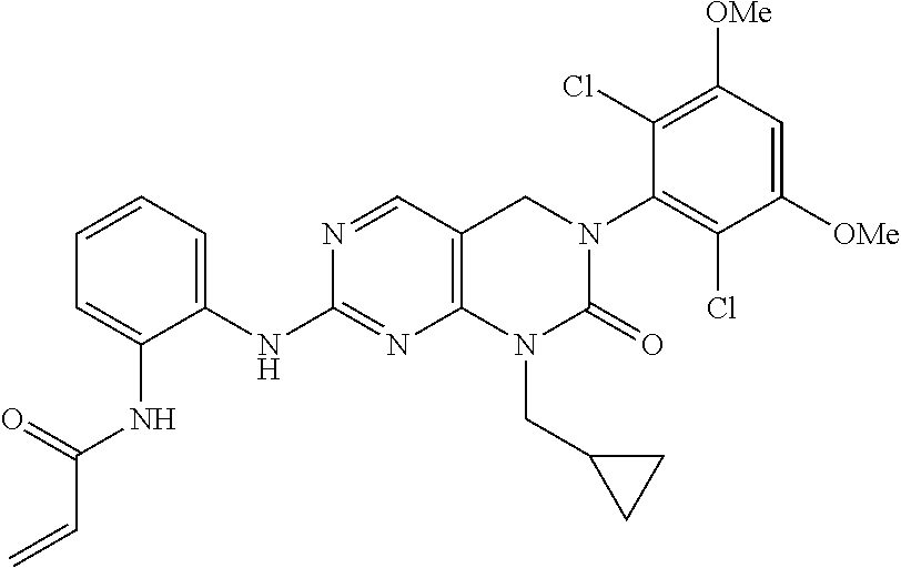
N1=CC2=C(N=C1NC1=CC=CC=C1NC(=O)C=C)N(CC1CC1)C(=O)N(C1=C(Cl)C([OMe])=CC([OMe])=C1Cl)C2
